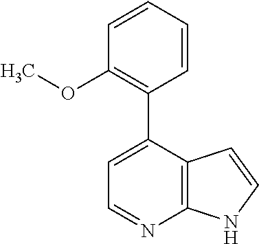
C1=C(C2=C(OC)C=CC=C2)C2=C(N=C1)NC=C2
